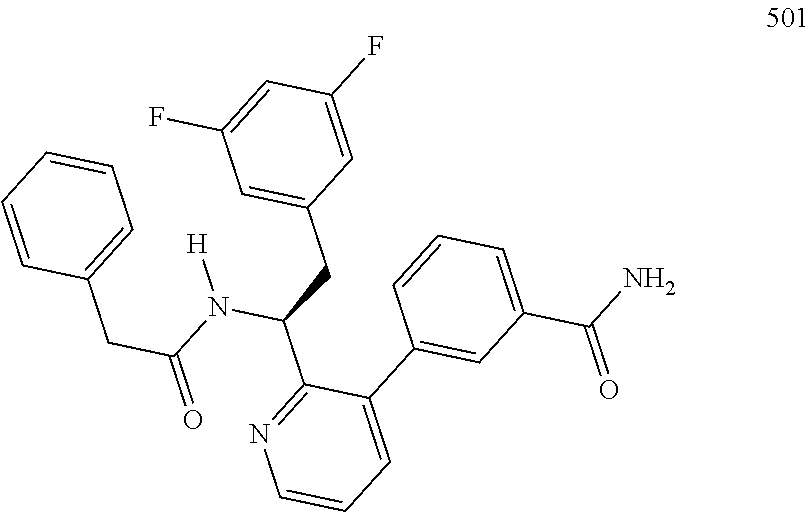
C1(CC(=O)N(C(CC2=CC(F)=CC(F)=C2)C2=NC=CC=C2C2=CC(C(N)=O)=CC=C2)[H])=CC=CC=C1
